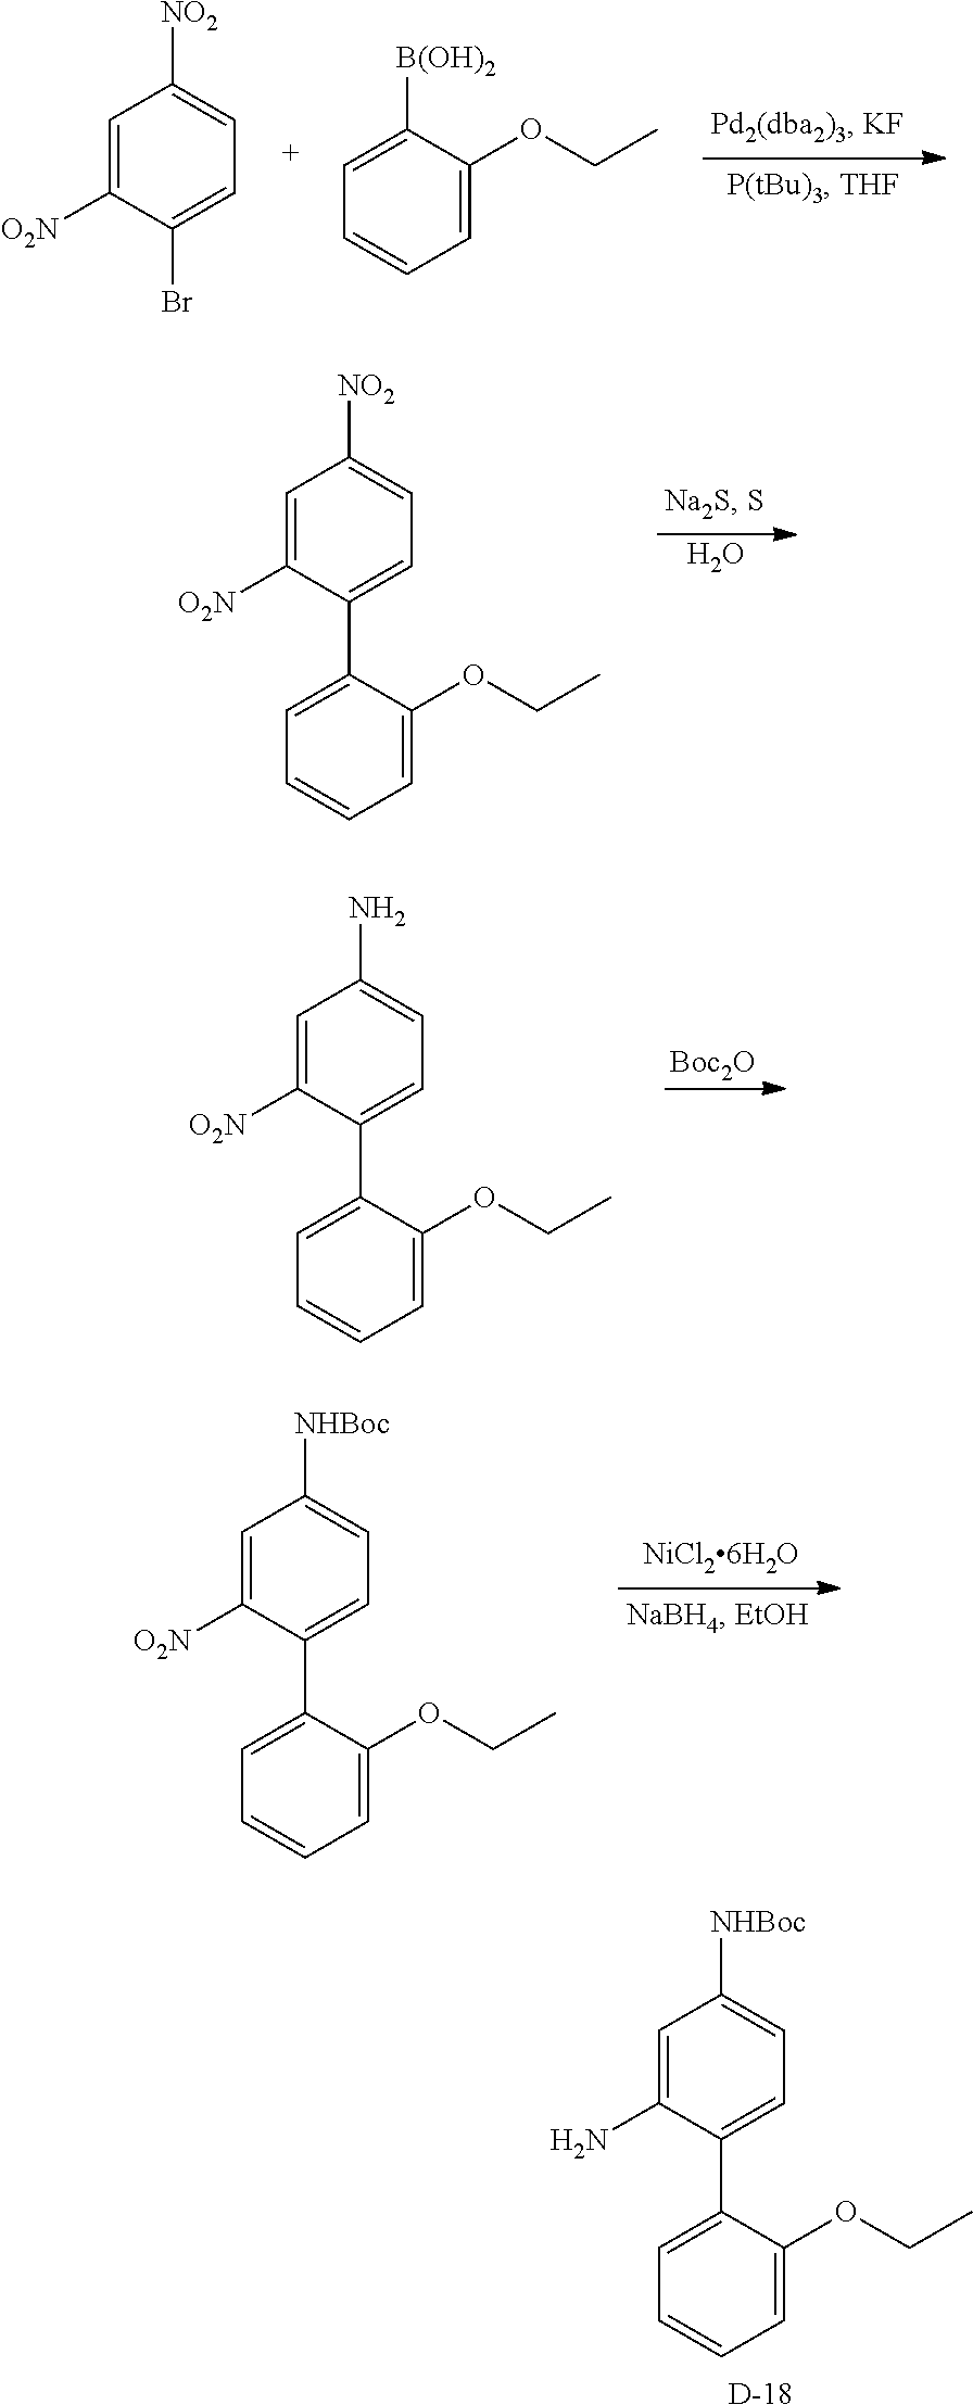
C1=C([O2N])C(Br)=CC=C1[NO2].C1=C(OCC)C([B(OH)2])=CC=C1.C1=C([O2N])C(C2=CC=CC=C2OCC)=CC=C1[NO2].O.C1=C([O2N])C(C2=CC=CC=C2OCC)=CC=C1N.[Boc2O].C1=C([O2N])C(C2=CC=CC=C2OCC)=CC=C1[NHBoc].C1=C(N)C(C2=CC=CC=C2OCC)=CC=C1[NHBoc].[D]
